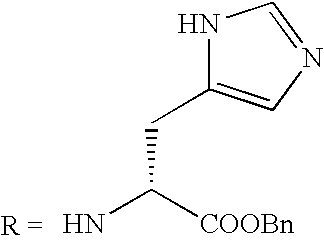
NC([COOBn])CC1=CN=CN1
